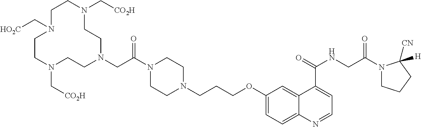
C1CN(C[CO2H])CCN(CC(N2CCN(CCCOC3=CC=C4C(=C3)C(C(=O)NCC(N3CCCC3([CN])[H])=O)=CC=N4)CC2)=O)CCN(C[CO2H])CCN1C[HO2C]
